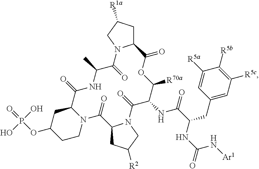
O=P(OC1CCN2C(C1)C(=O)NC(C)C(=O)N1C(CC([R1a])C1)C(=O)OC([R70a])C(NC(C(NC(=O)N[Ar1])CC1=CC([R5c])=C([R5b])C([R5a])=C1)=O)C(=O)N1C(CC([R2])C1)C2=O)(O)O
